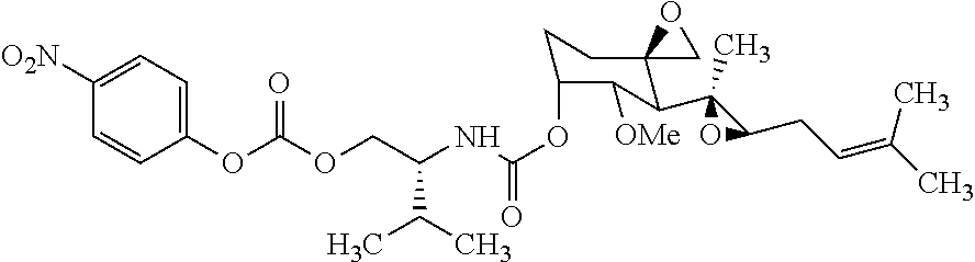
C1C(OC(NC(COC(OC2=CC=C([O2N])C=C2)=O)C(C)C)=O)C([OMe])C(C2(C)C(CC=C(C)C)O2)C2(C1)CO2
